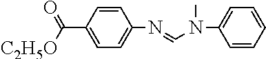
C(C1=CC=C(N=CN(C2=CC=CC=C2)C)C=C1)([C2H5O])=O
